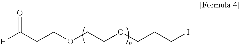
C(CCOCCOCCCI)([H])=O
